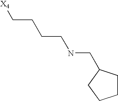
C1CC(CNCCCC[X4])CC1
